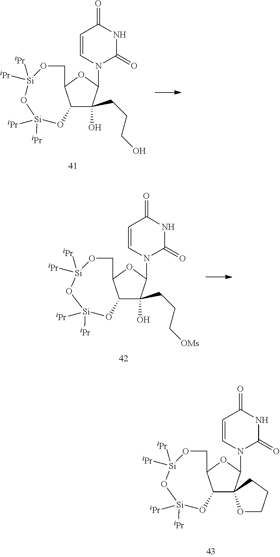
C1=CN(C2OC3C(O[Si]([iPr])([iPr])O[Si]([iPr])([iPr])OC3)C23OCCC3)C(=O)NC1=O.C1=CN(C2C(O)(CCCO)C3C(O2)CO[Si]([iPr])([iPr])O[Si]([iPr])([iPr])O3)C(=O)NC1=O.C1=CN(C2C(O)(CCC[OMs])C3C(O2)CO[Si]([iPr])([iPr])O[Si]([iPr])([iPr])O3)C(=O)NC1=O
